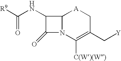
C1(NC([R9])=O)C(=O)N2C1[A]CC(C[Y])=C2[C(W)(W)]
